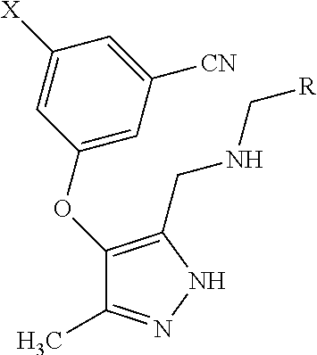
C1(OC2=CC([CN])=CC([X])=C2)=C(CNC[R])NN=C1C
